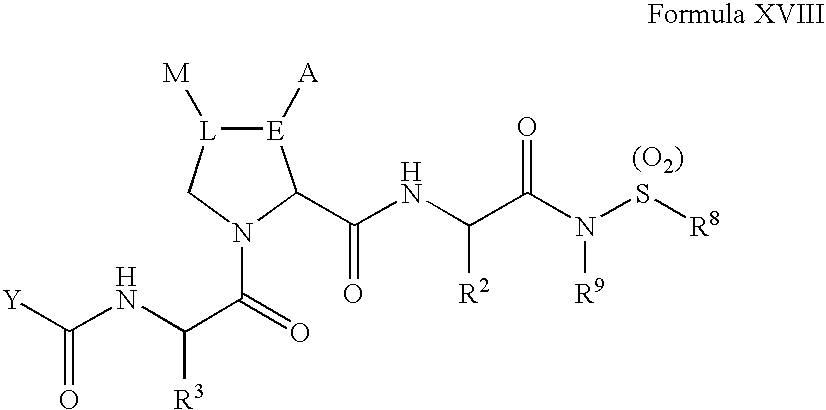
[Y]C(NC(C(=O)N1C[L]([M])[E]([A])C1C(NC(C(N([R9])S[R8])=O)[R2])=O)[R3])=O.[(O2)]
